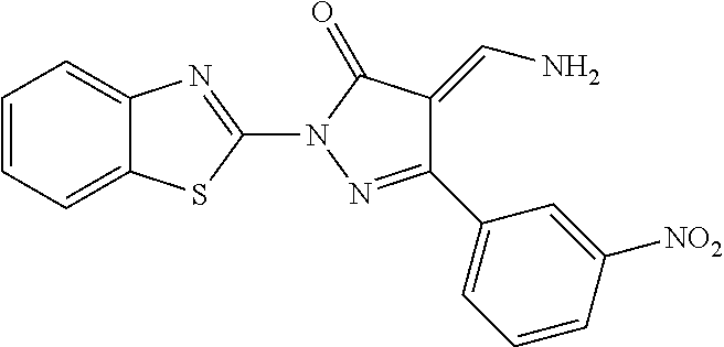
C12=CC=CC=C1SC(N1N=C(C3=CC=CC([NO2])=C3)C(=CN)C1=O)=N2
